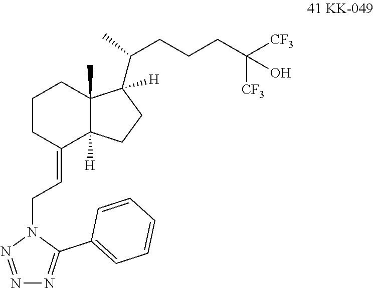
C1CC(=CCN2N=NN=C2C2=CC=CC=C2)C2([H])C(C)(C1)C([H])(C(CCCC([CF3])([CF3])O)C)CC2
